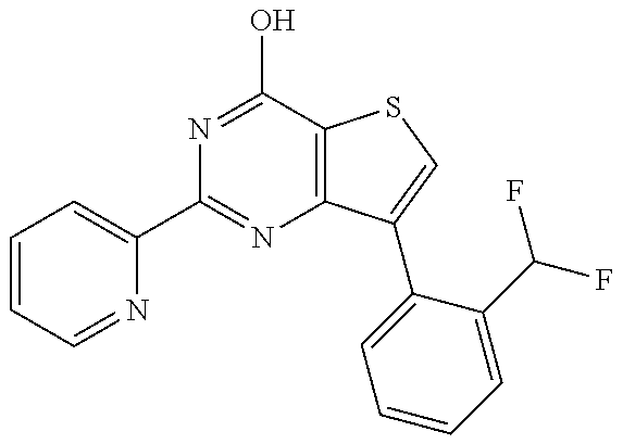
C1=CC=NC(C2=NC3=C(C(O)=N2)SC=C3C2=CC=CC=C2C(F)F)=C1
